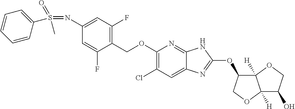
C1(COC2=C(Cl)C=C3C(=N2)NC(OC2C4([H])C([H])(OC2)C(O)CO4)=N3)=C(F)C=C(N=S(=O)(C)C2=CC=CC=C2)C=C1F
